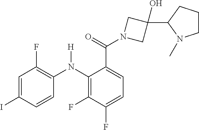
C1=C(I)C=CC(N(C2=C(F)C(F)=CC=C2C(N2CC(O)(C3CCCN3C)C2)=O)[H])=C1F
